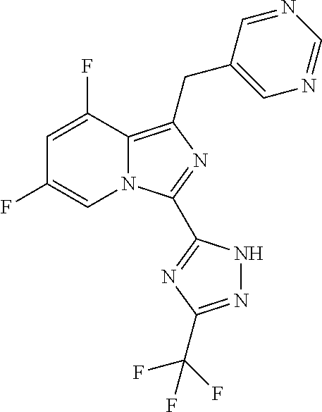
C1=C(F)C2=C(CC3=CN=CN=C3)N=C(C3=NC(C(F)(F)F)=NN3)N2C=C1F
